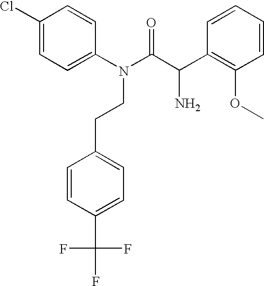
C1(N(CCC2=CC=C(C(F)(F)F)C=C2)C(C(C2=C(OC)C=CC=C2)N)=O)=CC=C(Cl)C=C1
